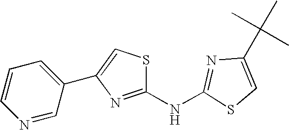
C1(NC2=NC(C(C)(C)C)=CS2)=NC(C2=CC=CN=C2)=CS1
